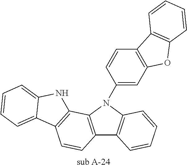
C12=C(N(C3=CC4=C(C=C3)C3=C(O4)C=CC=C3)C3=C1C=CC=C3)C1=C(C=C2)C2=CC=CC=C2N1.[sub A-24]
